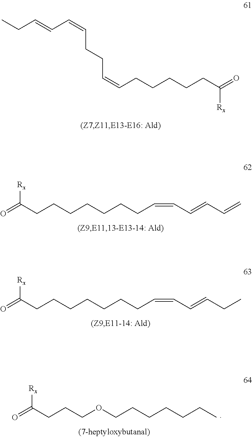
CCC=CC=CCCC=CCCCCCC(=O)[Rx].O=C(CCCCCCCC=CC=CC=C)[Rx].O=C(CCCCCCCC=CC=CCC)[Rx].O=C(CCCOCCCCCCC)[Rx]
